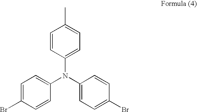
C1=CC(N(C2=CC=C(Br)C=C2)C2=CC=C(Br)C=C2)=CC=C1C
